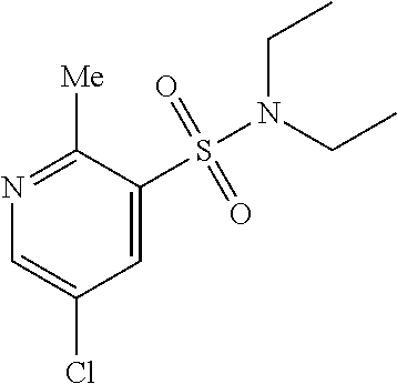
S(=O)(C1=CC(Cl)=CN=C1[Me])(=O)N(CC)CC
